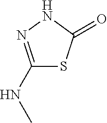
C1(NC)=NNC(=O)S1
